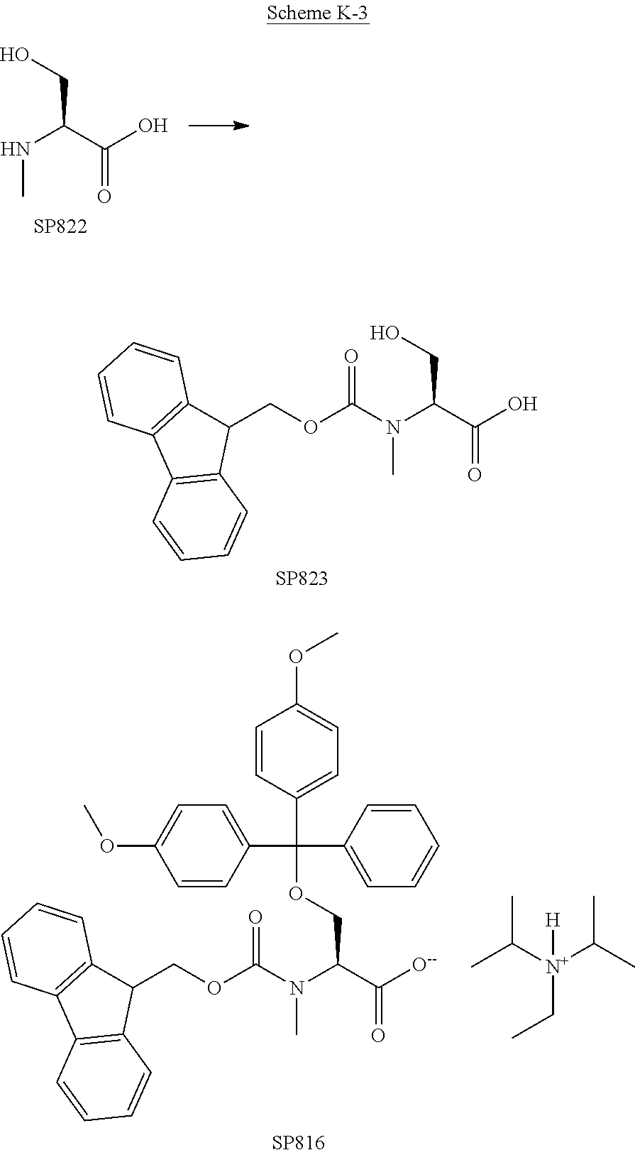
C(C(C(=O)O)NC)O.[SP822].OC(C(N(C(OCC1C2=C(C3=C1C=CC=C3)C=CC=C2)=O)C)CO)=O.[SP823].[O-2]C(C(N(C(OCC1C2=C(C3=C1C=CC=C3)C=CC=C2)=O)C)COC(C1=CC=CC=C1)(C1=CC=C(OC)C=C1)C1=CC=C(OC)C=C1)=O.CC(C)[N+](CC)(C(C)C)[H].[SP816]
